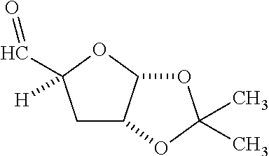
C1C2C(OC1(C=O)[H])OC(C)(C)O2
